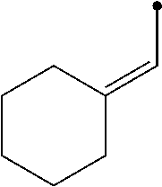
C1CCCC(=CC)C1
